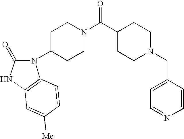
C1CC(C(N2CCC(N3C(=O)NC4=C3C=CC([Me])=C4)CC2)=O)CCN1CC1=CC=NC=C1
